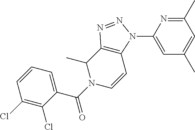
C1(C(N2C(C)C3=C(C=C2)N(C2=CC(C)=CC(C)=N2)N=N3)=O)=CC=CC(Cl)=C1Cl
